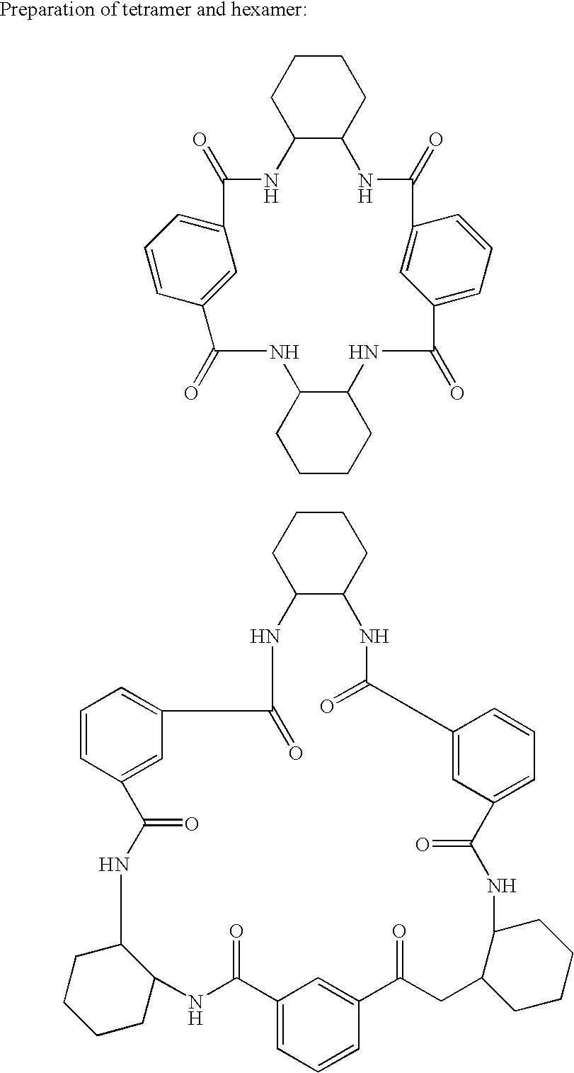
C1CCC2C(C1)NC(=O)C1=CC(=CC=C1)C(=O)NC1C(NC(=O)C3=CC(=CC=C3)C(=O)N2)CCCC1.C1CCC2C(C1)NC(=O)C1=CC(=CC=C1)C(=O)NC1CCCCC1CC(=O)C1=CC(=CC=C1)C(=O)NC1C(CCCC1)NC(=O)C1=CC(=CC=C1)C(=O)N2
